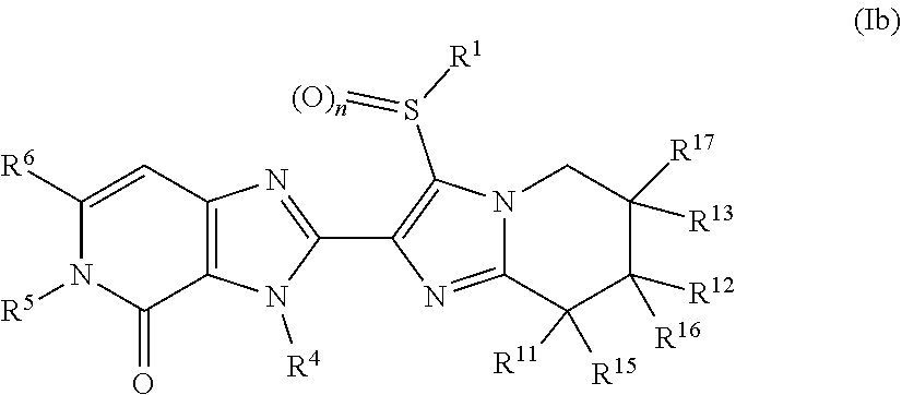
C1([R6])=CC2=C(C(=O)N1[R5])N([R4])C(C1=C(S([R1])=[(O)n])N3C(=N1)C([R15])([R11])C([R12])([R16])C([R17])([R13])C3)=N2
